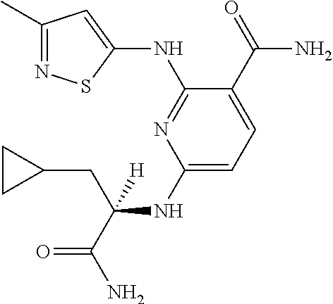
C1(NC(CC2CC2)([H])C(=O)N)=CC=C(C(N)=O)C(NC2=CC(C)=NS2)=N1
